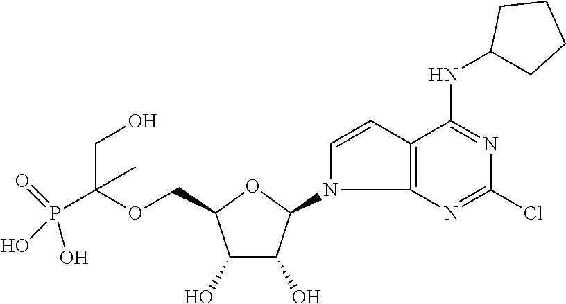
C1(O)C(O)C(N2C=CC3=C2N=C(Cl)N=C3NC2CCCC2)OC1COC(P(=O)(O)O)(CO)C
